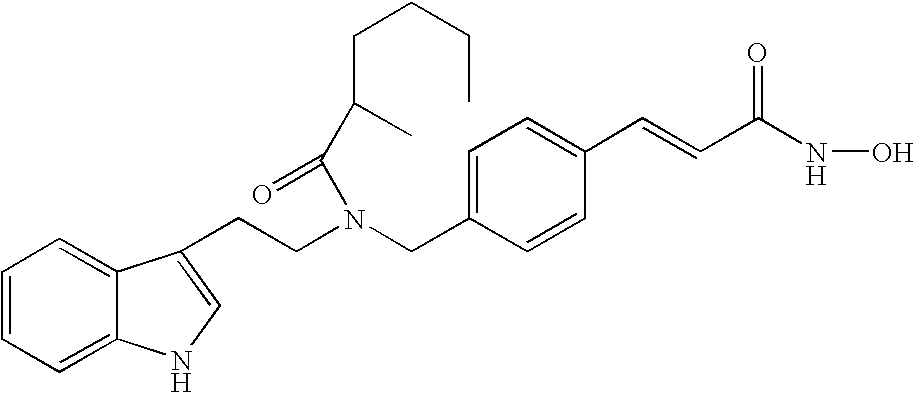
C1=CC=C2C(=C1)C(CCN(CC1=CC=C(C=CC(NO)=O)C=C1)C(C(C)CCCC)=O)=CN2
